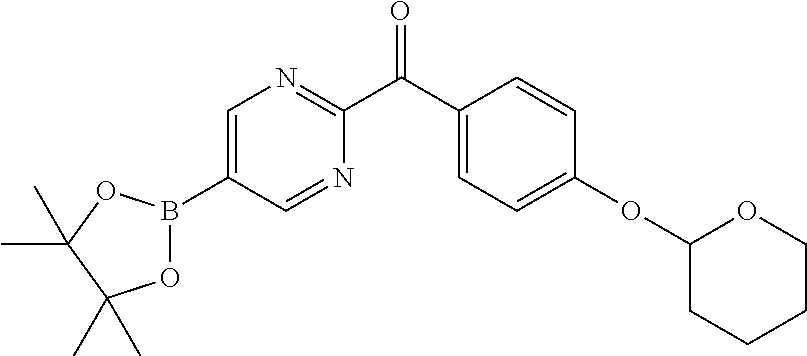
C1(C(C2=CC=C(OC3CCCCO3)C=C2)=O)=NC=C(B2OC(C)(C)C(C)(C)O2)C=N1
